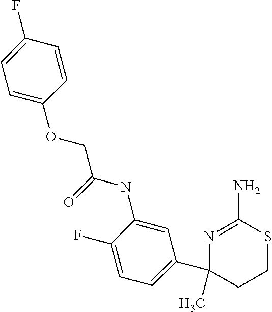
N1=C(N)SCCC1(C1=CC=C(F)C(NC(=O)COC2=CC=C(F)C=C2)=C1)C
